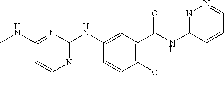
C1(NC)=NC(NC2=CC(C(NC3=NN=CC=C3)=O)=C(Cl)C=C2)=NC(C)=C1
